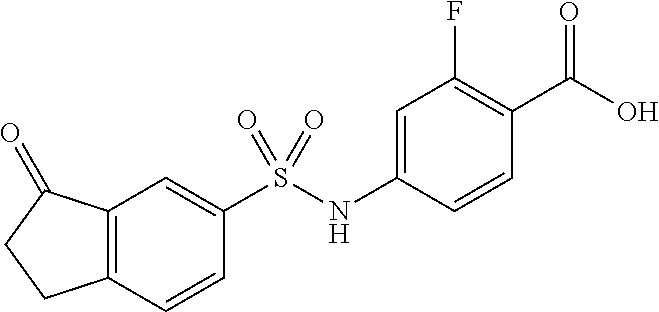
OC(=O)C1=C(F)C=C(NS(C2=CC3=C(C=C2)CCC3=O)(=O)=O)C=C1
